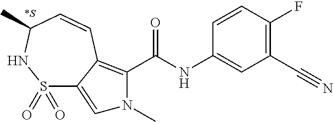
C1(C#N)=C(F)C=CC(NC(=O)C2=C3C(=CN2C)S(=O)(=O)NC(C)C=C3)=C1
